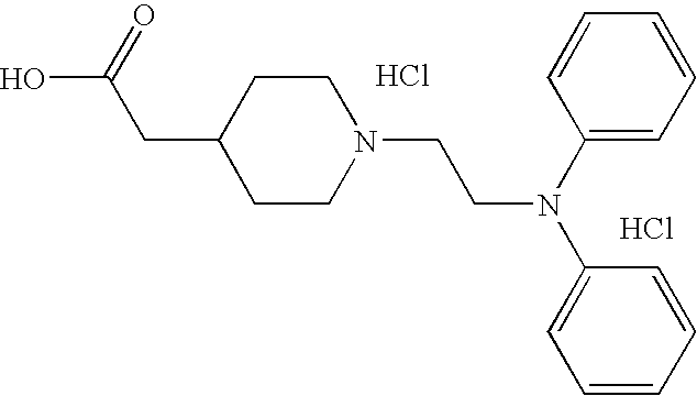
OC(CC1CCN(CCN(C2=CC=CC=C2)C2=CC=CC=C2)CC1)=O.Cl.Cl
